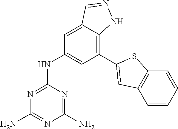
C1=C2C(=C(C3=CC4=C(C=CC=C4)S3)C=C1NC1=NC(N)=NC(N)=N1)NN=C2
